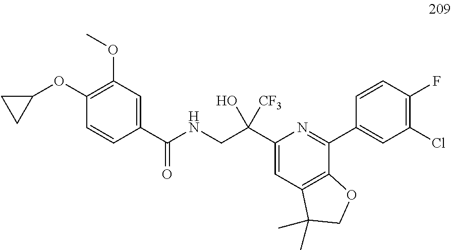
C1(C(NCC(C2=CC3=C(C(C4=CC(Cl)=C(F)C=C4)=N2)OCC3(C)C)(O)[CF3])=O)=CC(OC)=C(OC2CC2)C=C1
